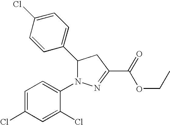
C1(C2N(C3=CC=C(Cl)C=C3Cl)N=C(C(=O)OCC)C2)=CC=C(Cl)C=C1
